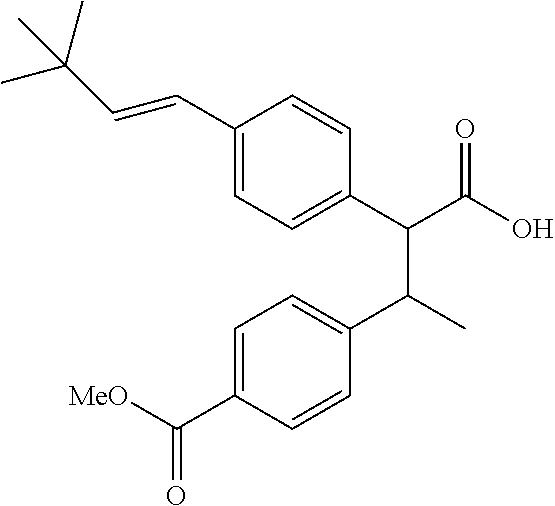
C1(C=CC(C)(C)C)=CC=C(C(C(O)=O)C(C)C2=CC=C(C([MeO])=O)C=C2)C=C1
